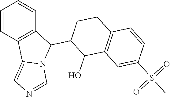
C1(C2C(O)C3=C(CC2)C=CC(S(C)(=O)=O)=C3)C2=C(C3=CN=CN13)C=CC=C2
